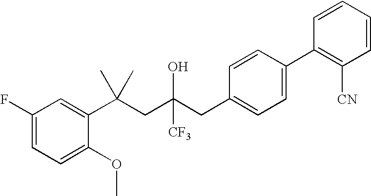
C1=C(OC)C(C(CC(CC2=CC=C(C3=C([CN])C=CC=C3)C=C2)([CF3])O)(C)C)=CC(F)=C1
